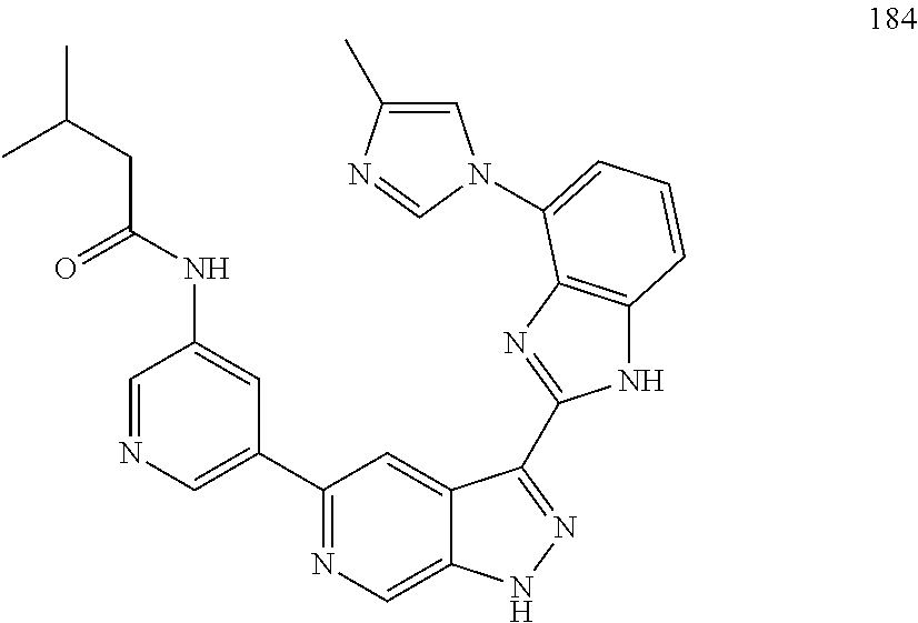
C1=NC=C(C2=NC=C3C(=C2)C(C2=NC4=C(N2)C=CC=C4N2C=C(C)N=C2)=NN3)C=C1NC(CC(C)C)=O
